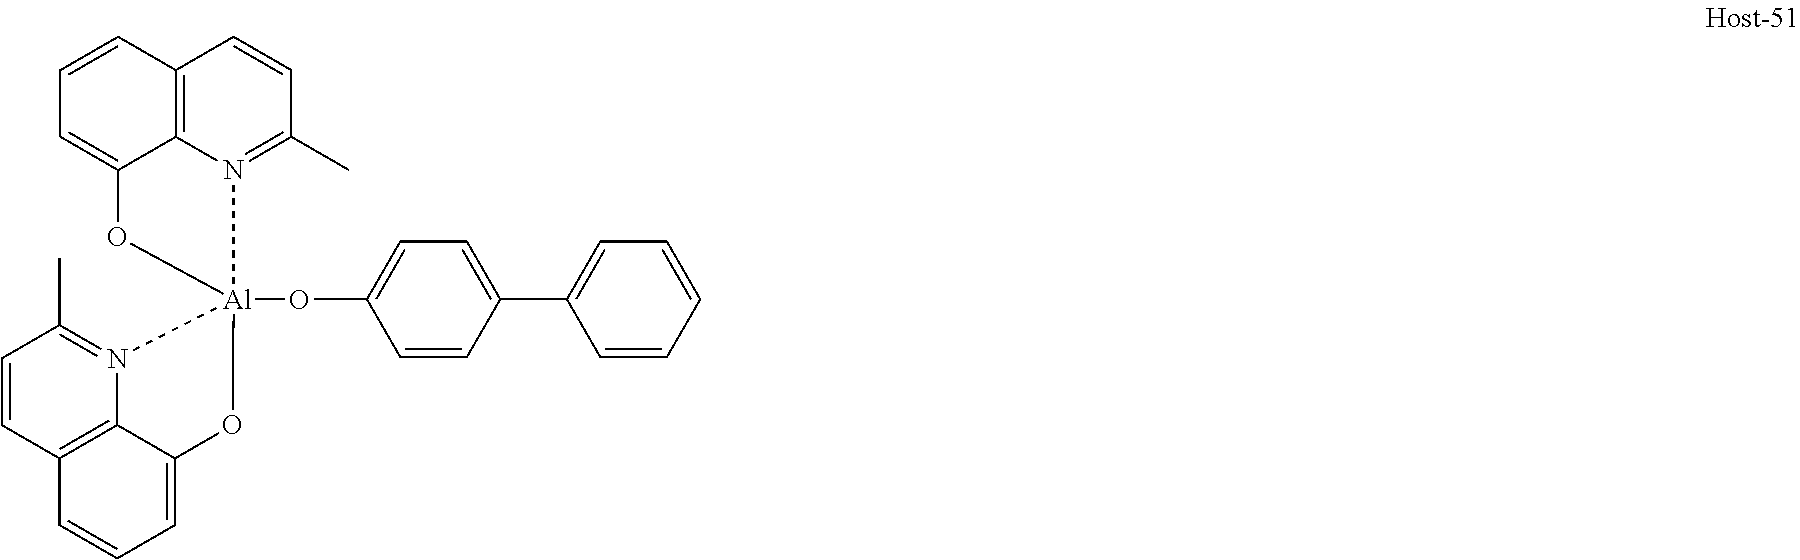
C12=C3N(=C(C)C=C1)[Al]1(OC4=CC=C(C5=CC=CC=C5)C=C4)(OC3=CC=C2)N2=C(C)C=CC3=C2C(=CC=C3)O1
